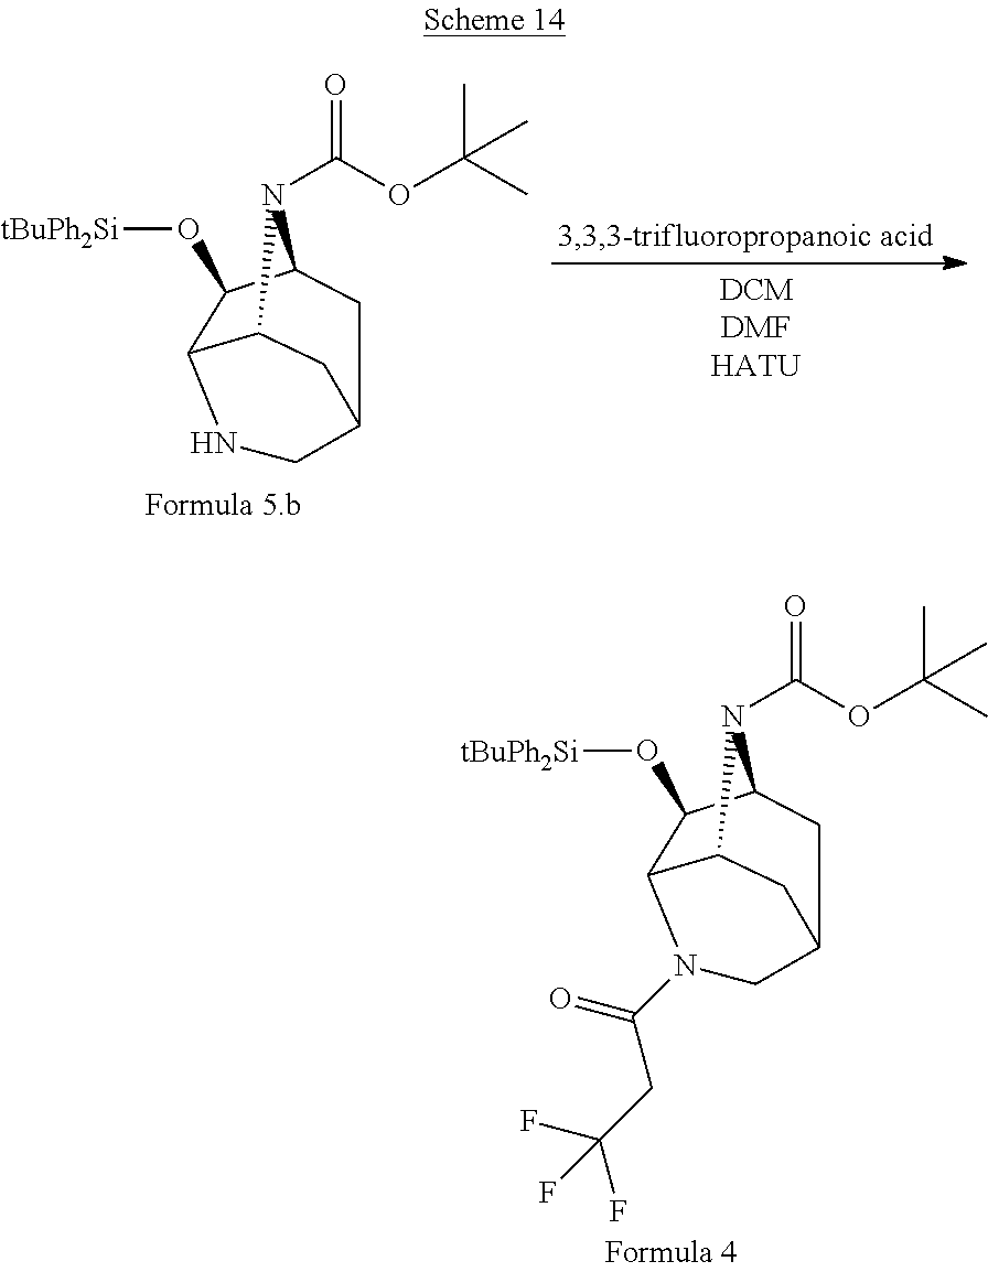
C12C(O[tBuPh2Si])C3N(C(OC(C)(C)C)=O)C1CC(C3)CN2.C12C(O[tBuPh2Si])C3N(C(OC(C)(C)C)=O)C1CC(C3)CN2C(CC(F)(F)F)=O
